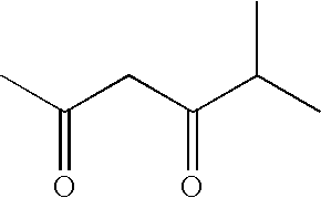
CC(CC(C(C)C)=O)=O
